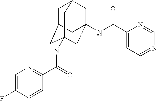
C1C2CC3(NC(C4=NC=C(F)C=C4)=O)CC(NC(C4=CC=NC=N4)=O)(CC1C3)C2
